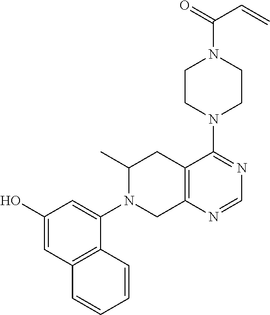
C12=C(N=CN=C1N1CCN(C(C=C)=O)CC1)CN(C1=CC(O)=CC3=C1C=CC=C3)C(C)C2
